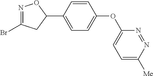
N1=C(Br)CC(C2=CC=C(OC3=CC=C([Me])N=N3)C=C2)O1
